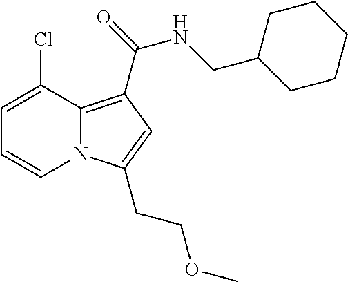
C1=C(Cl)C2=C(C(=O)NCC3CCCCC3)C=C(CCOC)N2C=C1
